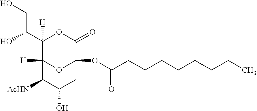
C1(C(O)CO)([H])C2([H])OC(OC(CCCCCCCC)=O)(C(=O)O1)CC(O)C2[AcHN]
